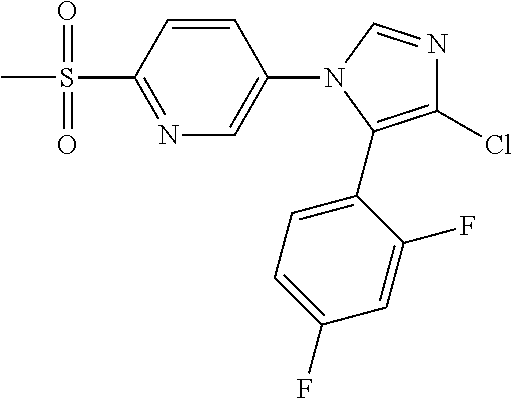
N1=C(S(C)(=O)=O)C=CC(N2C(C3=CC=C(F)C=C3F)=C(Cl)N=C2)=C1
